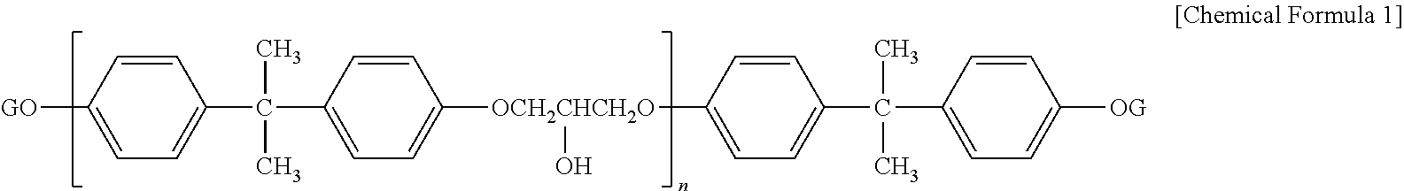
C1=CC([GO])=CC=C1C(C1=CC=C([OCH2CHCH2O](O)C2=CC=C(C(C3=CC=C([OG])C=C3)(C)C)C=C2)C=C1)(C)C
